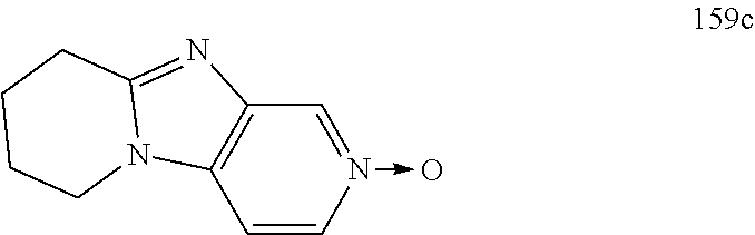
C1=CN(->O)=CC2=C1N1C(=N2)CCCC1
